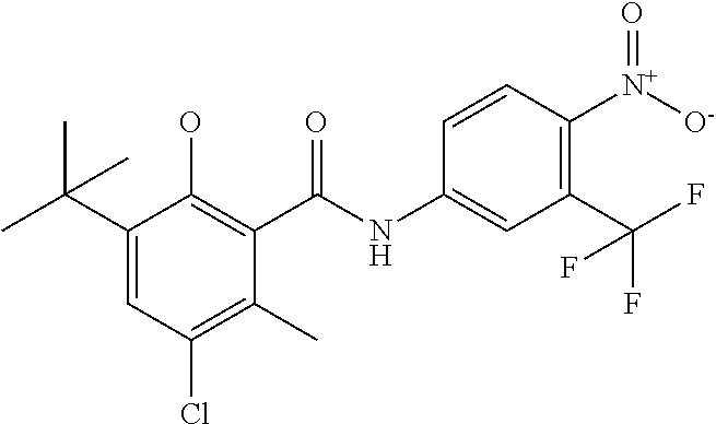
C1(C(C)(C)C)=CC(Cl)=C(C)C(C(NC2=CC(C(F)(F)F)=C([N+]([O-])=O)C=C2)=O)=C1O
